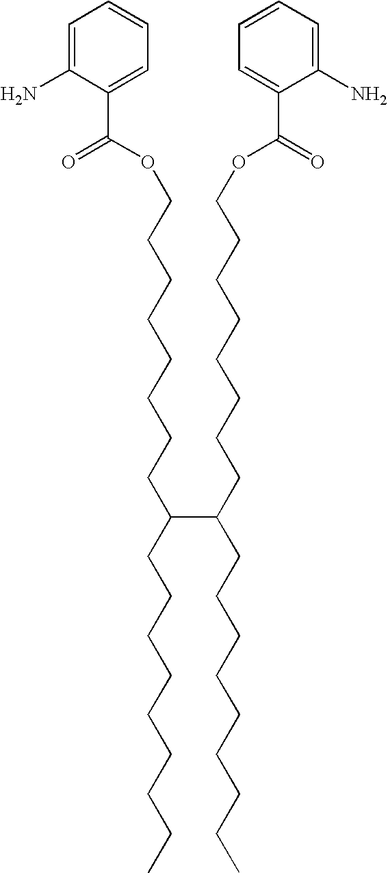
NC1=CC=CC=C1C(=O)OCCCCCCCCC(CCCCCCCCC)C(CCCCCCCCOC(=O)C1=CC=CC=C1N)CCCCCCCCC
